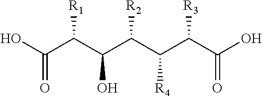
OC(C(C(O)C(C(C(C(O)=O)[R3])[R4])[R2])[R1])=O
